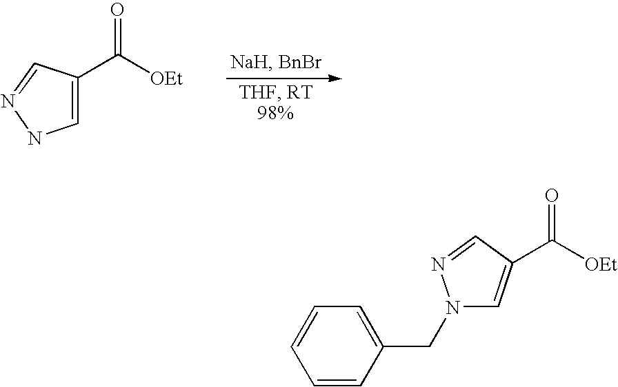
C([OEt])(=O)C1=CNN=C1.C1=CC(CN2C=C(C([OEt])=O)C=N2)=CC=C1
